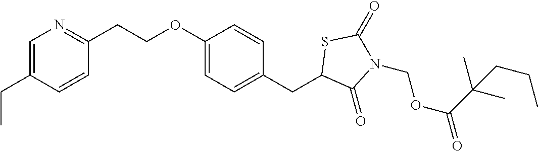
C1=C(CC)C=CC(CCOC2=CC=C(CC3C(=O)N(COC(=O)C(CCC)(C)C)C(=O)S3)C=C2)=N1
